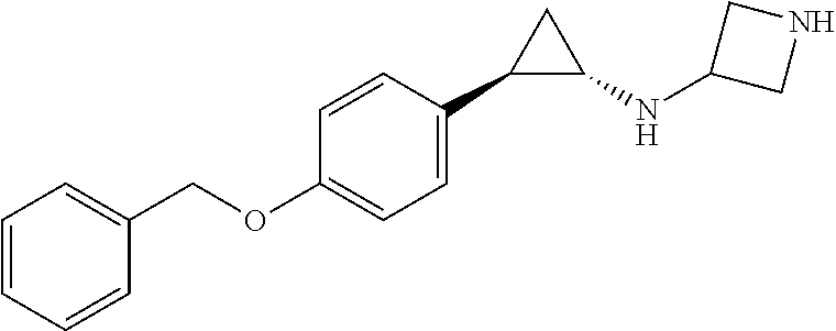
C1=C(OCC2=CC=CC=C2)C=CC(C2C(NC3CNC3)C2)=C1
